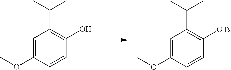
C1=C(OC)C=CC([OTs])=C1C(C)C.C1=C(OC)C=CC(O)=C1C(C)C
